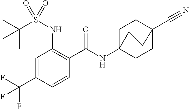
C1=C(C(F)(F)F)C=CC(C(=O)NC23CCC(C#N)(CC2)CC3)=C1NS(C(C)(C)C)(=O)=O
